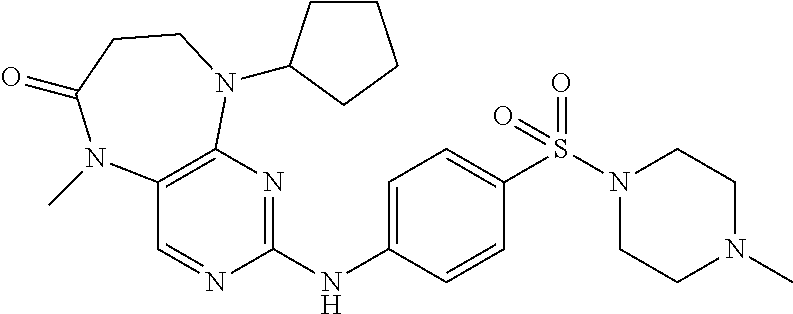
C12=C(N=C(NC3=CC=C(S(N4CCN(C)CC4)(=O)=O)C=C3)N=C1)N(C1CCCC1)CCC(=O)N2C
